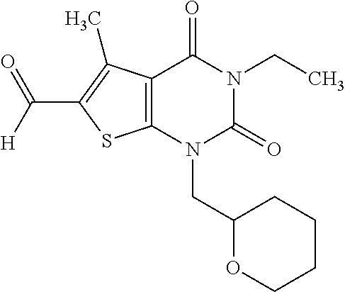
C12=C(N(CC3OCCCC3)C(=O)N(CC)C1=O)SC(C([H])=O)=C2C
